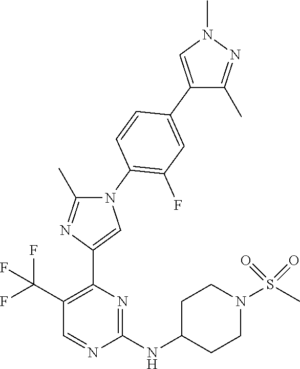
N1(C2=C(F)C=C(C3=CN(C)N=C3C)C=C2)C(C)=NC(C2=C(C(F)(F)F)C=NC(NC3CCN(S(C)(=O)=O)CC3)=N2)=C1
